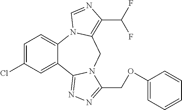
C1=C(Cl)C=C2C(=C1)N1C(=C(C(F)F)N=C1)CN1C2=NN=C1COC1=CC=CC=C1
